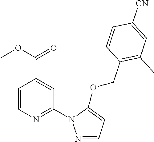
C1=CN=C(N2N=CC=C2OCC2=C(C)C=C([CN])C=C2)C=C1C(OC)=O
